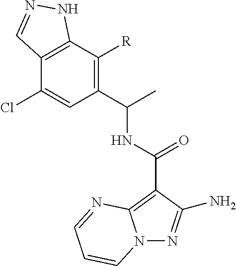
C(C)(C1=C([R])C2=C(C(Cl)=C1)C=NN2)NC(C1=C2N(N=C1N)C=CC=N2)=O
